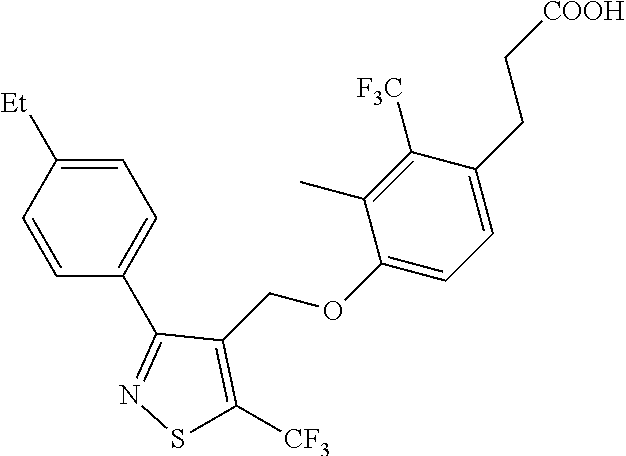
C1=C([Et])C=CC(C2=NSC([CF3])=C2COC2=CC=C(CC[COOH])C([F3C])=C2C)=C1
